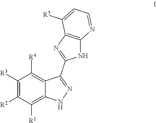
[R3]C1=C([R2])C([R1])=C2C(=C1[R4])C(C1=NC3=C(N1)N=CC=C3[R5])=NN2
